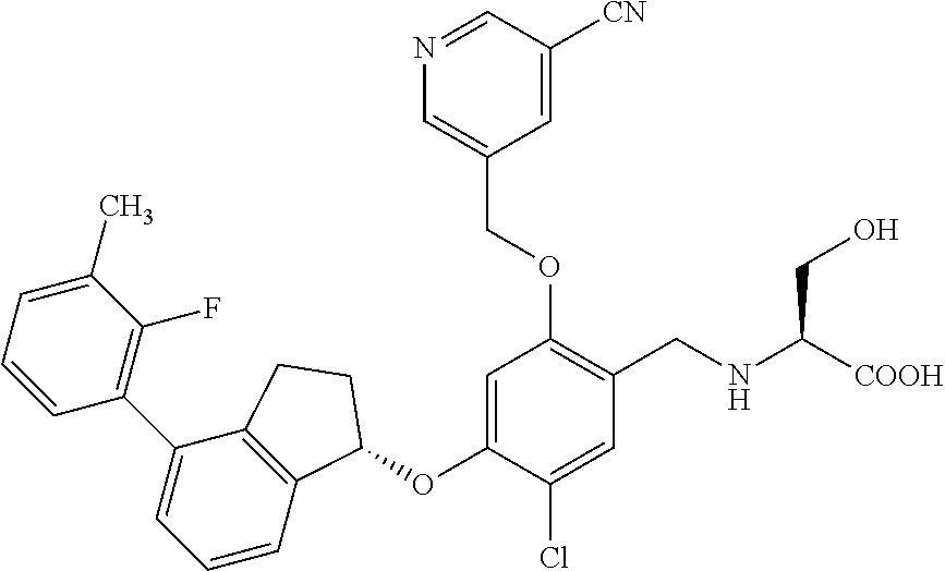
C1=CC=C(C)C(F)=C1C1=CC=CC2=C1CCC2OC1=CC(OCC2=CN=CC([CN])=C2)=C(CNC([COOH])CO)C=C1Cl
